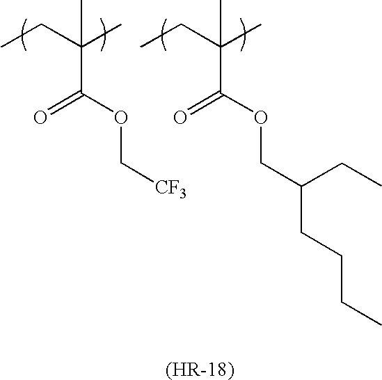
CCC(C)(C)C(OC[CF3])=O.CCC(C)(C)C(OCC(CCCC)CC)=O
